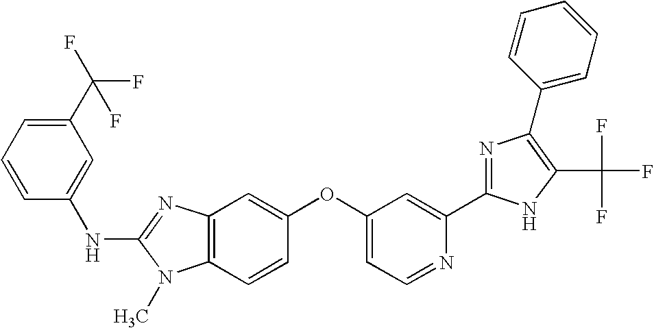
C1(C(F)(F)F)=CC=CC(NC2=NC3=C(N2C)C=CC(OC2=CC=NC(C4=NC(C5=CC=CC=C5)=C(C(F)(F)F)N4)=C2)=C3)=C1
